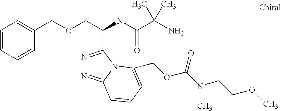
C(OCC(C1=NN=C2N1C(COC(N(C)CCOC)=O)=CC=C2)NC(=O)C(C)(N)C)C1=CC=CC=C1
